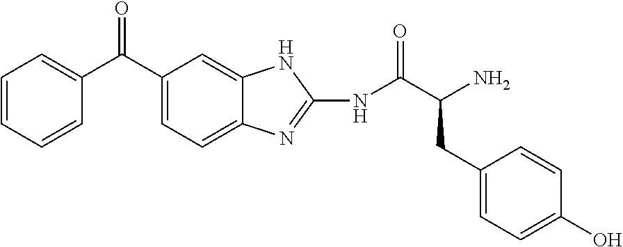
C1=CC=CC(C(C2=CC=C3C(=C2)NC(NC(=O)C(N)CC2=CC=C(O)C=C2)=N3)=O)=C1
